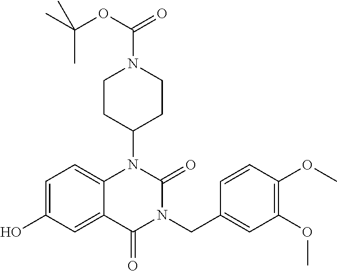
C1=C(O)C=C2C(=C1)N(C1CCN(C(=O)OC(C)(C)C)CC1)C(=O)N(CC1=CC(OC)=C(OC)C=C1)C2=O
